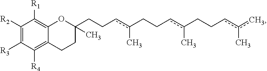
C1([R2])=C([R3])C([R4])=C2C(=C1[R1])OC(CCcc(CCcc(C)CCcc(c)C)C)(C)CC2
